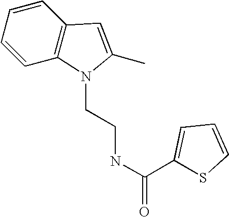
C1=CC2=C(C=C1)C=C(C)N2CCNC(=O)C1=CC=CS1
